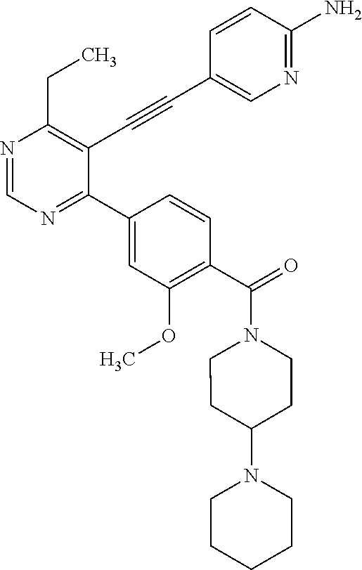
N1=CN=C(C2=CC(OC)=C(C(=O)N3CCC(N4CCCCC4)CC3)C=C2)C(C#CC2=CN=C(N)C=C2)=C1CC
